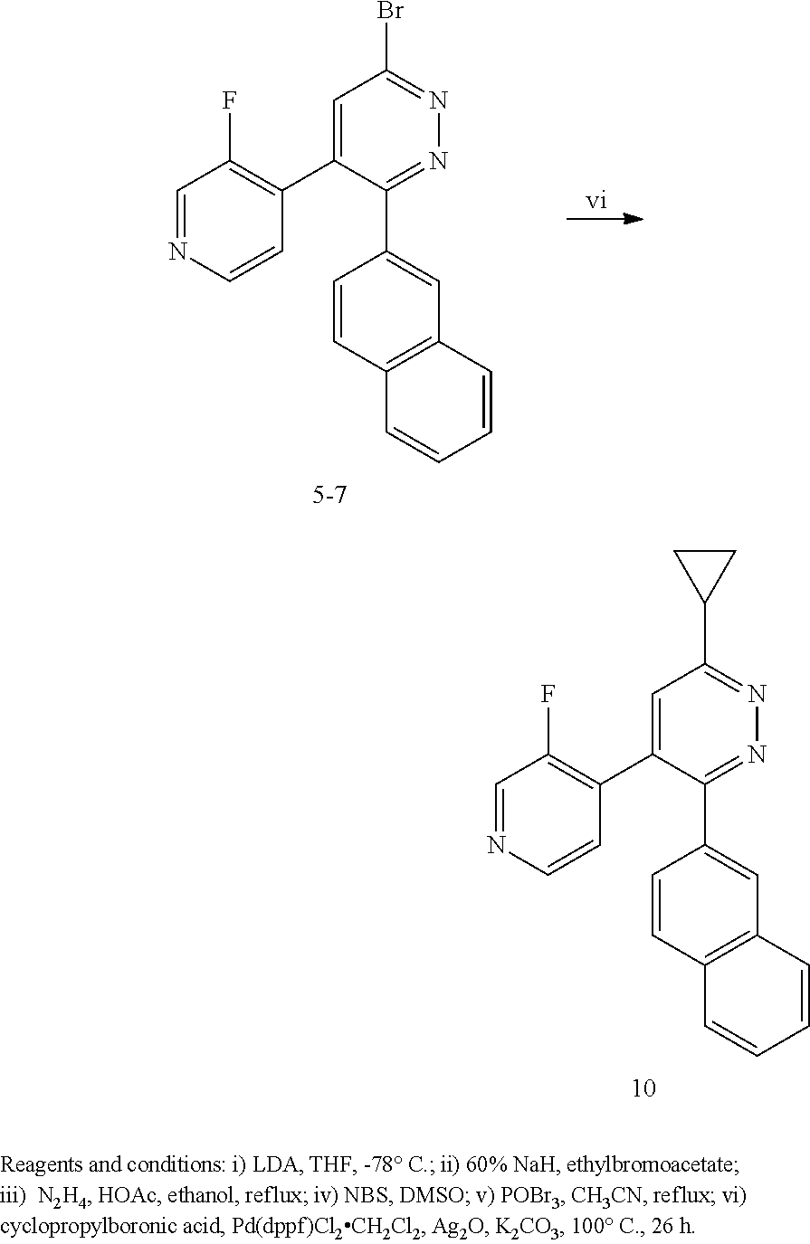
C1=NC=CC(C2=CC(Br)=NN=C2C2=CC3=C(C=C2)C=CC=C3)=C1F.C1=NC=CC(C2=CC(C3CC3)=NN=C2C2=CC3=C(C=C2)C=CC=C3)=C1F
